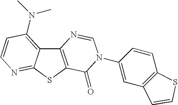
C12=C(SC3=NC=CC(N(C)C)=C13)C(=O)N(C1=CC3=C(C=C1)SC=C3)C=N2
